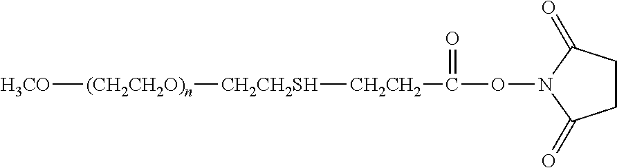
[H3CO][(CH2CH2O)n][CH2CH2SH][CH2CH2]C(ON1C(=O)CCC1=O)=O
